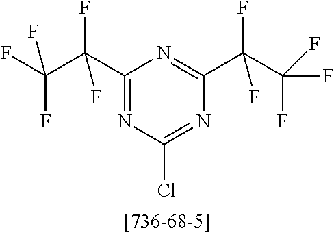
C1(C(F)(C(F)(F)F)F)=NC(Cl)=NC(C(F)(C(F)(F)F)F)=N1
